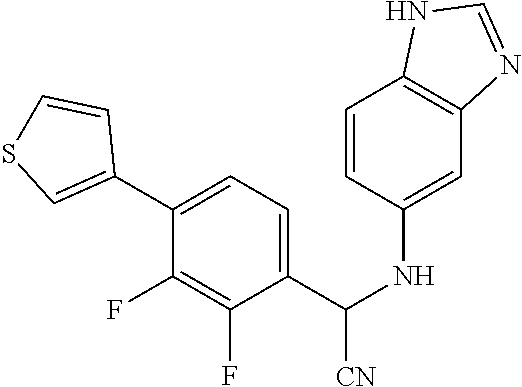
C1(C2=CSC=C2)=CC=C(C(NC2=CC3=C(C=C2)NC=N3)[CN])C(F)=C1F
